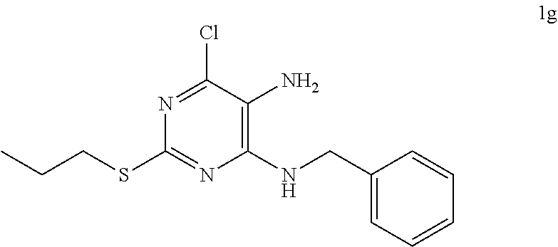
C1=C(CNC2=C(N)C(Cl)=NC(SCCC)=N2)C=CC=C1
